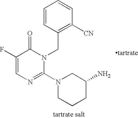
C1=CC(CN2C(=O)C(F)=CN=C2N2CCCC(N)C2)=C([CN])C=C1.[tartrate]
